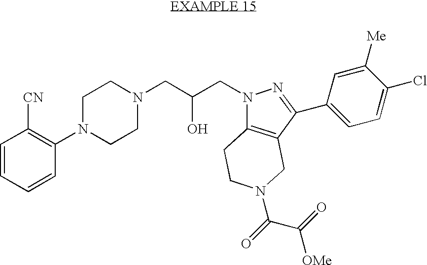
C1=CC=CC(N2CCN(CC(CN3C4=C(CN(C(=O)C(=O)[OMe])CC4)C(C4=CC=C(Cl)C([Me])=C4)=N3)O)CC2)=C1[CN]
